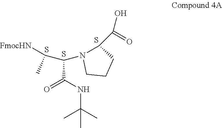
C(C(NC(C)(C)C)=O)(N1C(C(O)=O)CCC1)C([FmocHN])C.S.S.S
